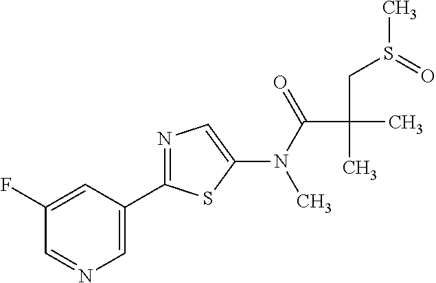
C1=NC=C(C2=NC=C(N(C(C(C)(C)CS(C)=O)=O)C)S2)C=C1F
